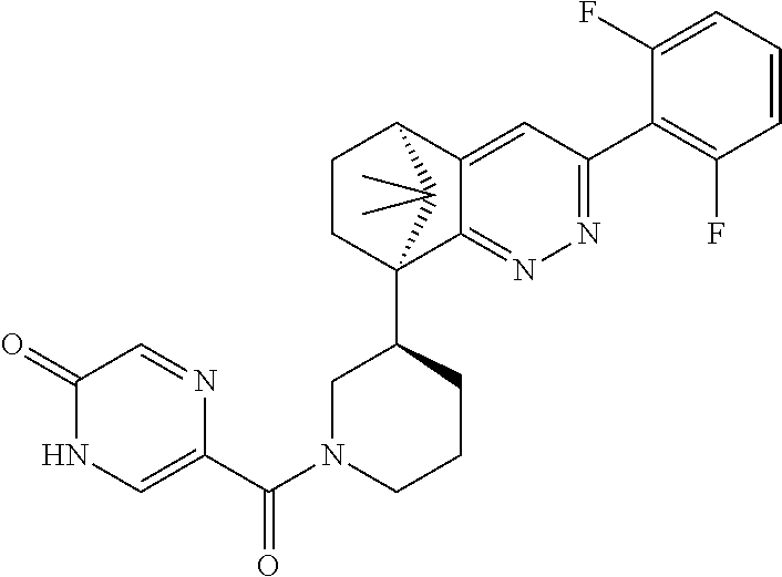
C1(F)=CC=CC(F)=C1C1=NN=C2C(=C1)C1CCC2(C2CN(C(=O)C3=CNC(=O)C=N3)CCC2)C1(C)C
